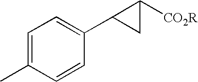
C1=C(C)C=CC(C2CC2[CO2R])=C1
